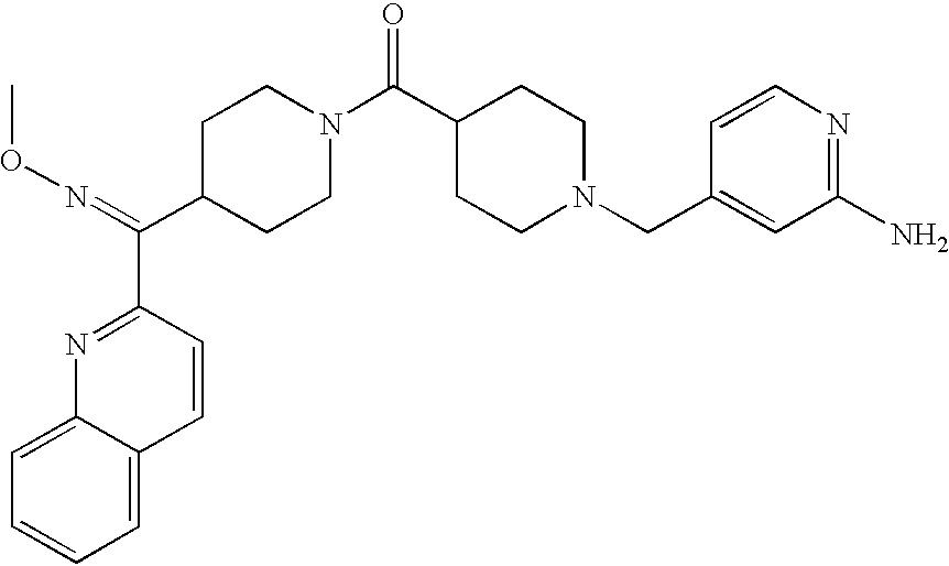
C1=C2C(=CC=C1)C=CC(C(C1CCN(C(=O)C3CCN(CC4=CC(N)=NC=C4)CC3)CC1)=NOC)=N2
